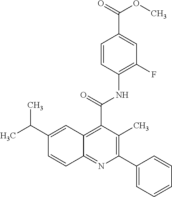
C1=CC(NC(=O)C2=C3C(=NC(C4=CC=CC=C4)=C2C)C=CC(C(C)C)=C3)=C(F)C=C1C(=O)OC
